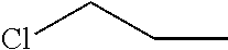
C(CC)Cl
